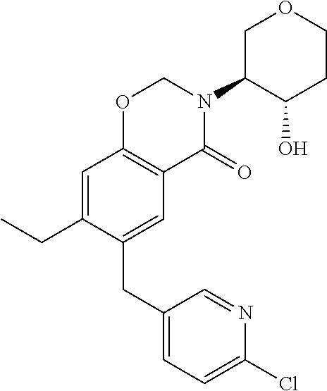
C1(CC2=CC3=C(C=C2CC)OCN(C2C(O)CCOC2)C3=O)=CC=C(Cl)N=C1
